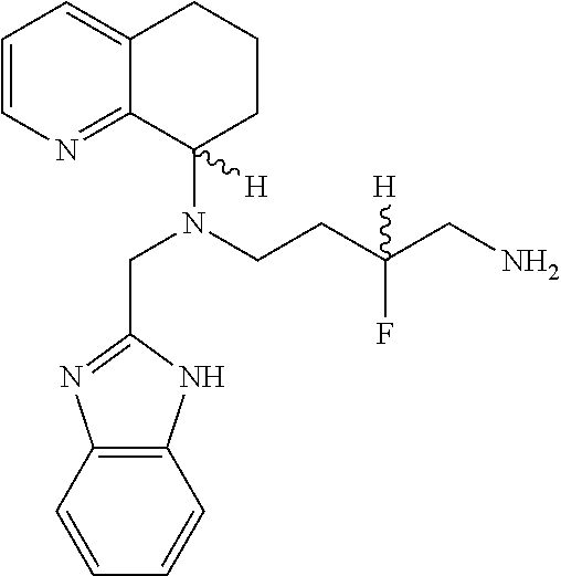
C1=CN=C2C(=C1)CCCC2(N(CCC(CN)(F)[H])CC1=NC2=C(C=CC=C2)N1)[H]
